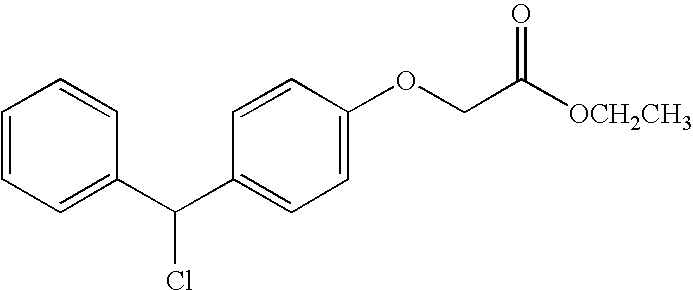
C1=CC=C(C(C2=CC=C(OCC([OCH2CH3])=O)C=C2)Cl)C=C1
